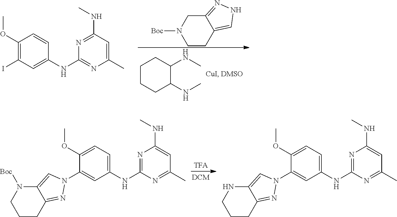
C1CC2=CNN=C2CN1[Boc].C1CCC(NC)C(NC)C1.C1(OC)=C(I)C=C(NC2=NC(C)=CC(NC)=N2)C=C1.C1(OC)=CC=C(NC2=NC(NC)=CC(C)=N2)C=C1N1C=C2C(=N1)CCCN2[Boc].C1(OC)=CC=C(NC2=NC(NC)=CC(C)=N2)C=C1N1C=C2C(=N1)CCCN2
